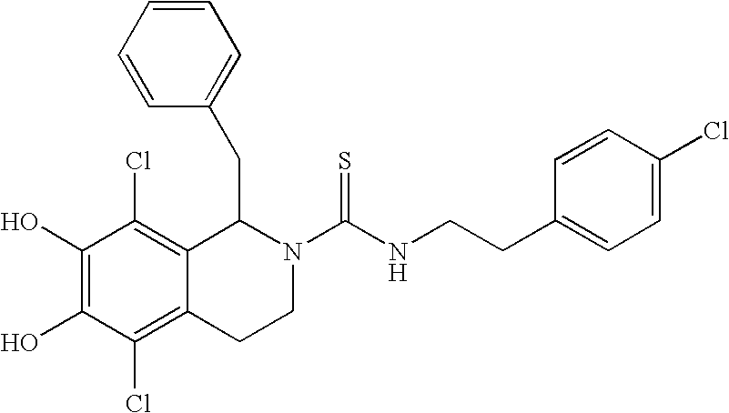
C1(O)=C(O)C(Cl)=C2C(=C1Cl)C(CC1=CC=CC=C1)N(C(NCCC1=CC=C(Cl)C=C1)=S)CC2
